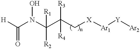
[H]C(N(C(C(C[X][Ar1][Y][Ar2])([R4])[R3])([R2])[R1])O)=O
